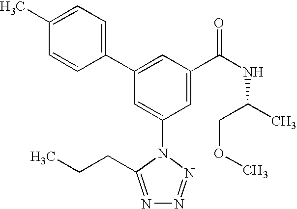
C1(C2=CC(C(NC(C)COC)=O)=CC(N3C(CCC)=NN=N3)=C2)=CC=C(C)C=C1
